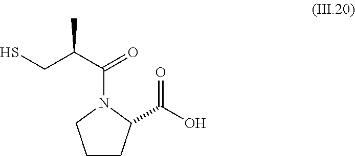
C1CC(C(O)=O)N(C(C(CS)C)=O)C1
